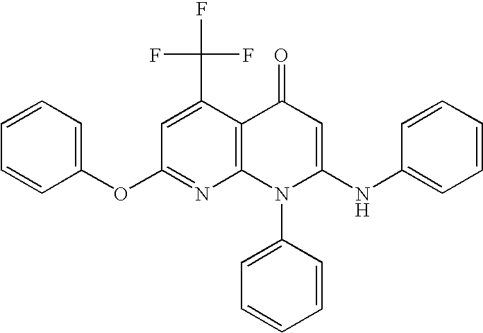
C1(OC2=CC=CC=C2)=NC2=C(C(C(F)(F)F)=C1)C(=O)C=C(NC1=CC=CC=C1)N2C1=CC=CC=C1
